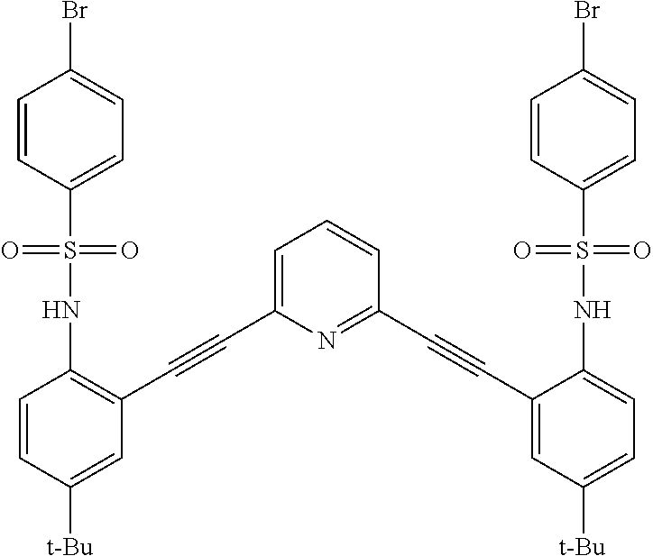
C(#CC1=C(NS(C2=CC=C(Br)C=C2)(=O)=O)C=CC([t-Bu])=C1)C1=CC=CC(C#CC2=CC([t-Bu])=CC=C2NS(C2=CC=C(Br)C=C2)(=O)=O)=N1
